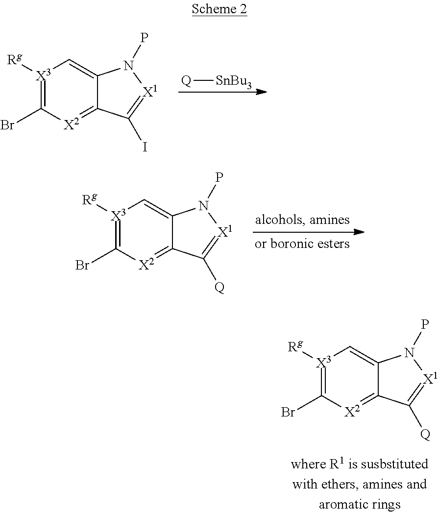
[X3]1([Rg])=C(Br)[X2]=C2C(=C1)N(P)[X1]=C2I.[Q][SnBu3].[X3]1([Rg])=C(Br)[X2]=C2C(=C1)N(P)[X1]=C2[Q].[X3]1([Rg])=C(Br)[X2]=C2C(=C1)N(P)[X1]=C2[Q]
